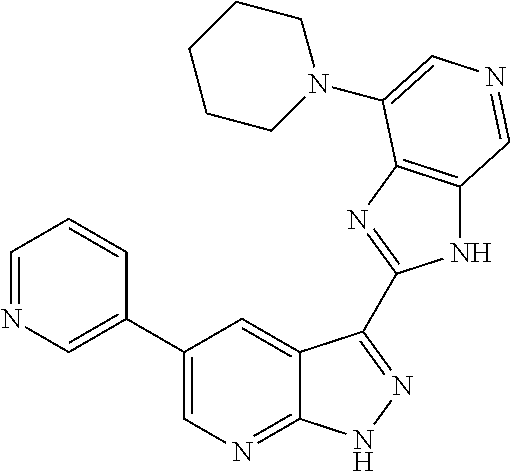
C1(C2=CN=CC=C2)=CN=C2C(=C1)C(C1=NC3=C(N1)C=NC=C3N1CCCCC1)=NN2
